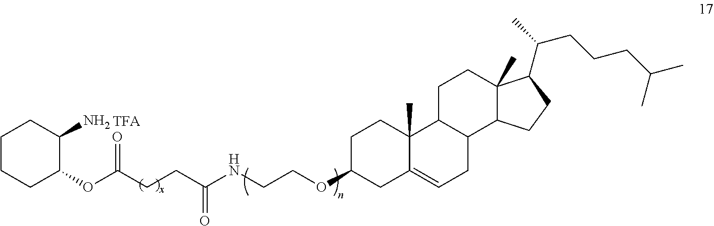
C1CCC(OC(CCC(NCCOC2CC3=CCC4C(C3(C)CC2)CCC2(C)C4CCC2C(C)CCCC(C)C)=O)=O)C(N)C1
